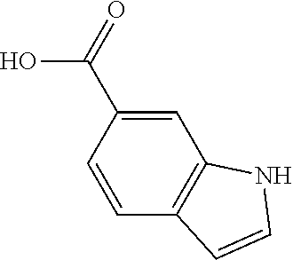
C1=C(C(=O)O)C=CC2=C1NC=C2
